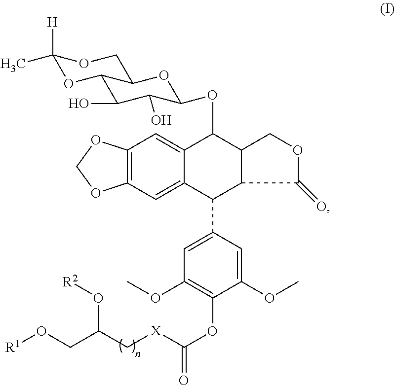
C12=CC3=C(C=C1C(C1=CC(OC)=C(OC([X]CC(CO[R1])O[R2])=O)C(OC)=C1)C1C(C2OC2C(O)C(O)C4OC([H])(C)OCC4O2)COC1=O)OCO3
